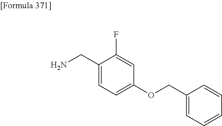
C1(CN)=CC=C(OCC2=CC=CC=C2)C=C1F
